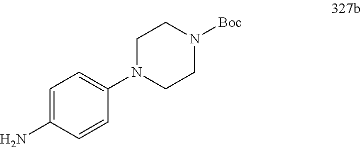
C1=C(N)C=CC(N2CCN([Boc])CC2)=C1
